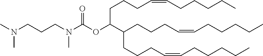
N(C)(CCCN(C)C(=O)OC(CCCC=CCCCCC)C(CCCC=CCCCCC)CCCC=CCCCCC)C
